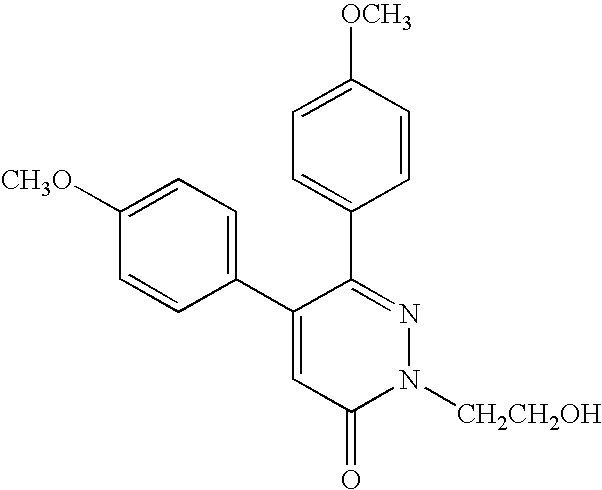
C1=C([OCH3])C=CC(C2=NN([CH2CH2OH])C(=O)C=C2C2=CC=C([CH3O])C=C2)=C1
